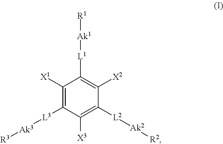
C1([X1])=C([L3][Ak3][R3])C([X3])=C([L2][Ak2][R2])C([X2])=C1[L1][Ak1][R1]
